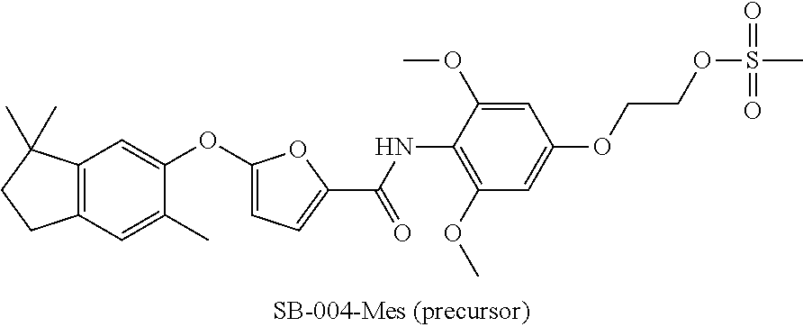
C12=C(C=C(OC3=CC=C(C(=O)NC4=C(OC)C=C(OCCOS(C)(=O)=O)C=C4OC)O3)C(C)=C1)C(C)(C)CC2
